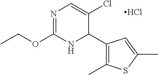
N1=C(OCC)NC(C2=C(C)SC(C)=C2)C(Cl)=C1.Cl
